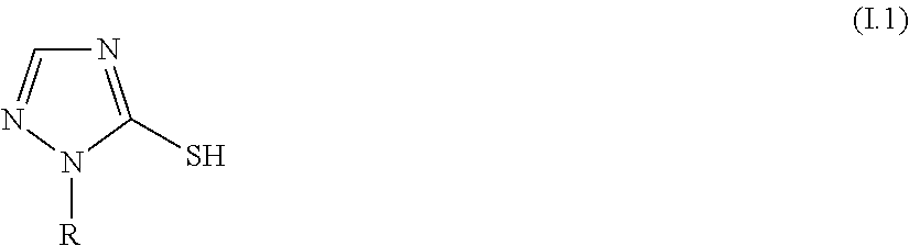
N1=C(S)N([R])N=C1
